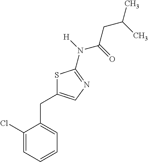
C1(Cl)=CC=CC=C1CC1=CN=C(N([H])C(=O)CC(C)C)S1
